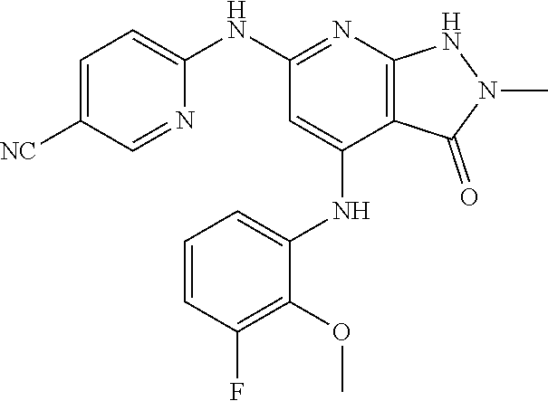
N(C1=NC2=C(C(NC3=CC=CC(F)=C3OC)=C1)C(=O)N(C)N2)C1=CC=C([NC])C=N1
